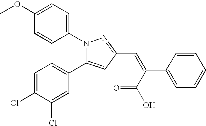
N1(C2=CC=C(OC)C=C2)C(C2=CC=C(Cl)C(Cl)=C2)=CC(C=C(C(=O)O)C2=CC=CC=C2)=N1
